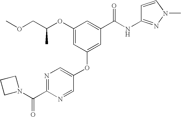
COCC(OC1=CC(OC2=CN=C(C(N3CCC3)=O)N=C2)=CC(C(NC2=NN(C)C=C2)=O)=C1)C
